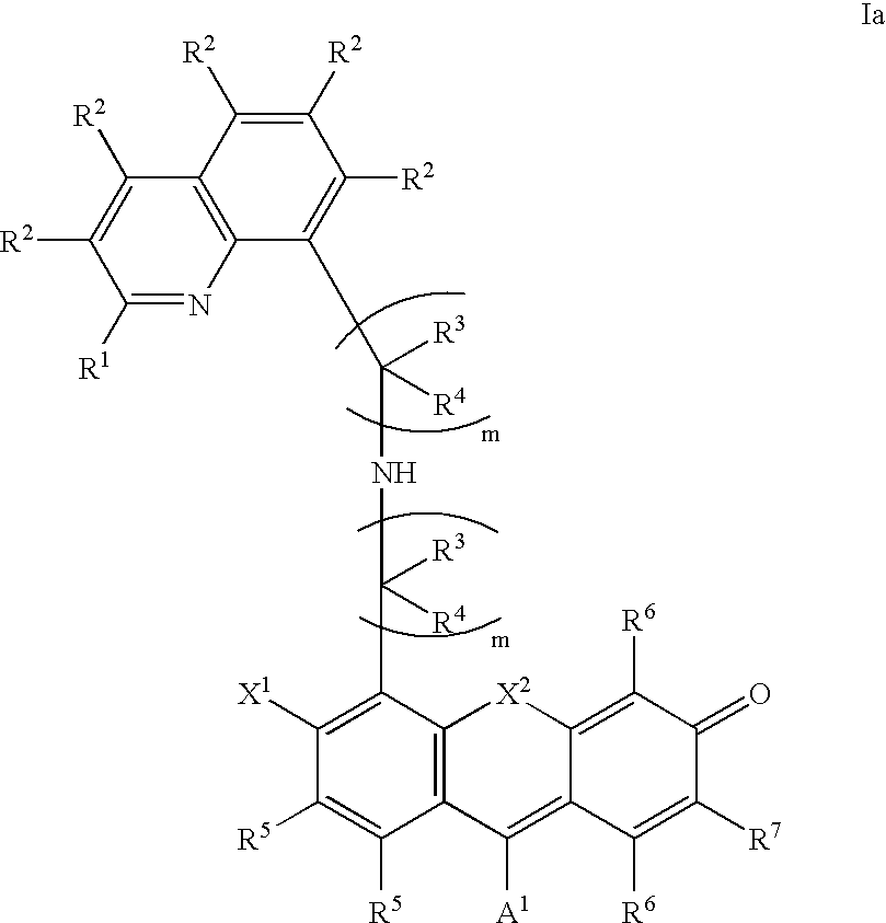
C12=C(C(C([R4])([R3])NC([R3])(C3=C([R2])C([R2])=C([R2])C4=C3N=C([R1])C([R2])=C4[R2])[R4])=C([X1])C([R5])=C1[R5])[X2]C1=C([R6])C(=O)C([R7])=C([R6])C1=C2[A1]
